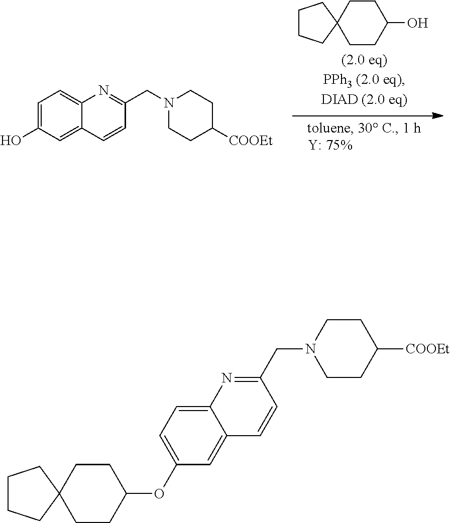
C1=C(O)C=C2C(=C1)N=C(CN1CCC([COOEt])CC1)C=C2.C1CC2(CCC1O)CCCC2.C1CC2(CCC1OC1=CC=C3C(=C1)C=CC(CN1CCC([COOEt])CC1)=N3)CCCC2
